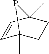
C1=CC2(C)CCC1(C)P2
